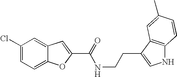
C1(Cl)=CC=C2C(=C1)C=C(C(=O)NCCC1=CNC3=C1C=C(C)C=C3)O2
